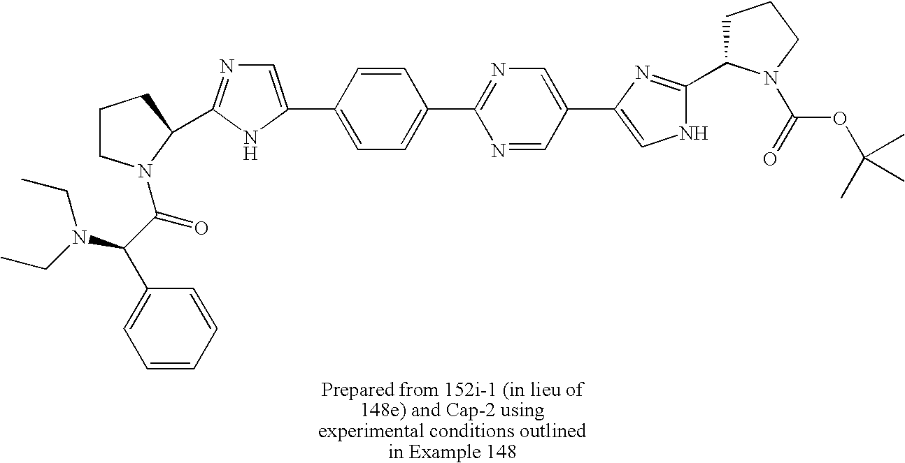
C1=CC=CC(C(N(CC)CC)C(=O)N2CCCC2C2=NC=C(C3=CC=C(C4=NC=C(C5=CNC(C6CCCN6C(=O)OC(C)(C)C)=N5)C=N4)C=C3)N2)=C1
